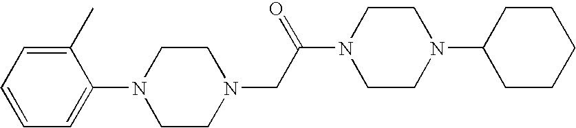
C1(C)=CC=CC=C1N1CCN(CC(N2CCN(C3CCCCC3)CC2)=O)CC1
